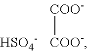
[COO-][COO-].[HSO4-]
